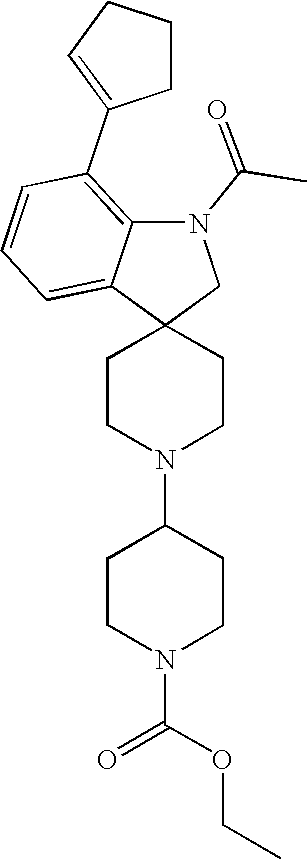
C1CN(C2CCN(C(OCC)=O)CC2)CCC12CN(C(=O)C)C1=C(C3=CCCC3)C=CC=C21
